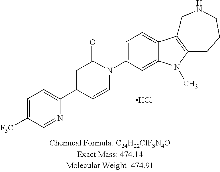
C1=C([F3C])C=NC(C2=CC(=O)N(C3=CC=C4C(=C3)N(C)C3=C4CNCCC3)C=C2)=C1.Cl
